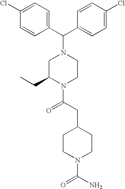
C(C1=CC=C(Cl)C=C1)(N1CC(CC)N(C(CC2CCN(C(N)=O)CC2)=O)CC1)C1=CC=C(Cl)C=C1
